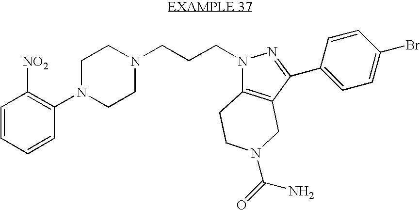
C1=CC=CC(N2CCN(CCCN3C4=C(CN(C(=O)N)CC4)C(C4=CC=C(Br)C=C4)=N3)CC2)=C1[NO2]
